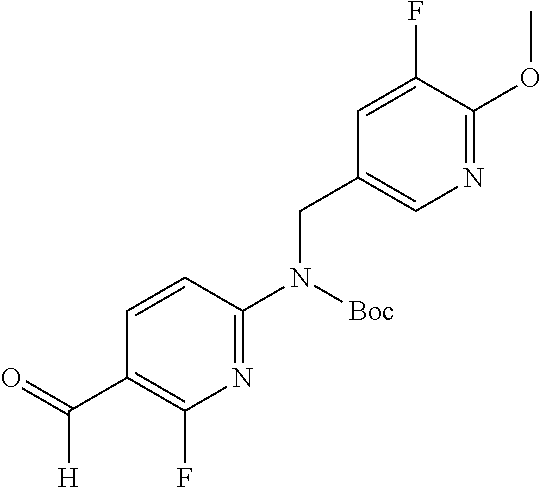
C1=CC(N([Boc])CC2=CN=C(OC)C(F)=C2)=NC(F)=C1C(=O)[H]
